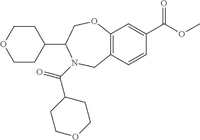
C12=C(C=CC(C(OC)=O)=C1)CN(C(=O)C1CCOCC1)C(C1CCOCC1)CO2
